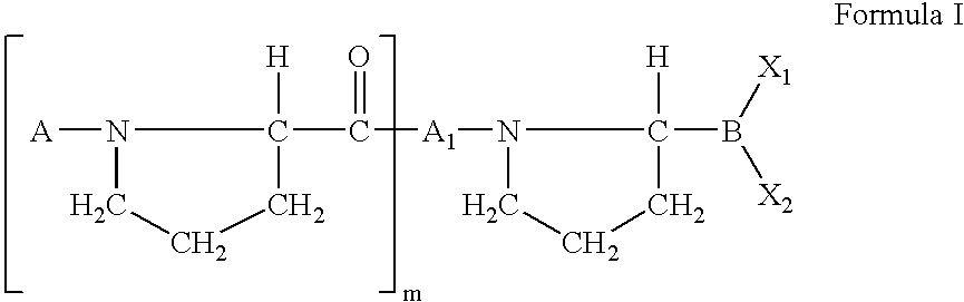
C1N([A])C([H])(C(=O)[A1]N2CCCC2([H])B([X1])[X2])CC1
